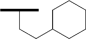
C1C(CCC(C)C)CCCC1
